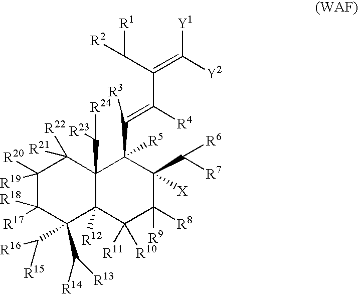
C1([R20])([R19])C([R17])([R18])C(C([R14])[R13])(C([R16])[R15])C2([R12])C(C([R24])[R23])(C1([R22])[R21])C(C(=C([R4])C(C([R1])[R2])=C([Y2])[Y1])[R3])([R5])C(C([R6])[R7])([X])C([R8])([R9])C2([R11])[R10]
